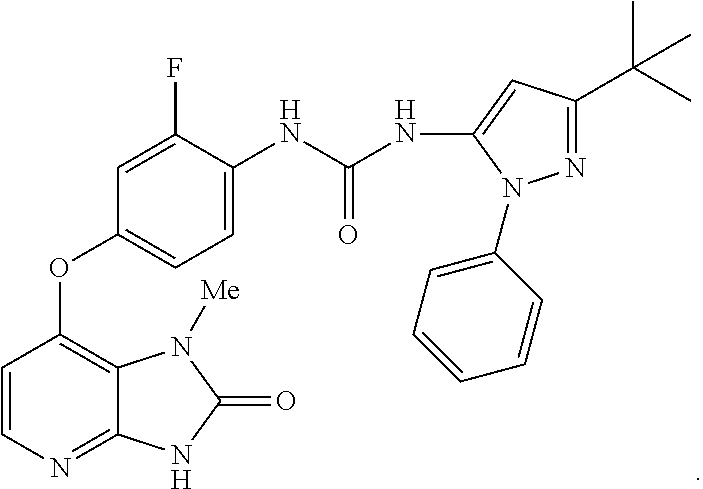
C1=CN=C2C(=C1OC1=CC=C(NC(NC3=CC(C(C)(C)C)=NN3C3=CC=CC=C3)=O)C(F)=C1)N([Me])C(=O)N2
